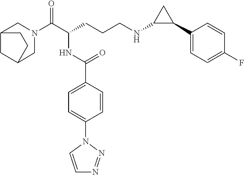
C1N(C(C(CCCNC2C(C3=CC=C(F)C=C3)C2)NC(C2=CC=C(N3C=CN=N3)C=C2)=O)=O)CC2CC1CC2
